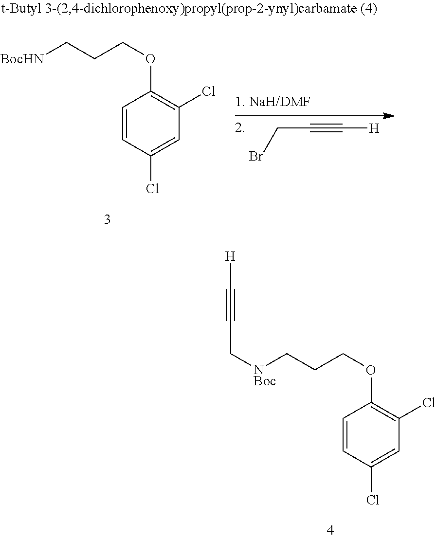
C(#C[H])CBr.[BocHN]CCCOC1=C(Cl)C=C(Cl)C=C1.[NBoc](CCCOC1=C(Cl)C=C(Cl)C=C1)CC#C[H]
